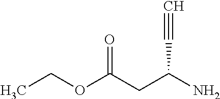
O(C(CC(N)C#C)=O)CC
